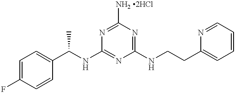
C1=C(F)C=CC(C(NC2=NC(NCCC3=CC=CC=N3)=NC([NH2 2HCl])=N2)C)=C1
